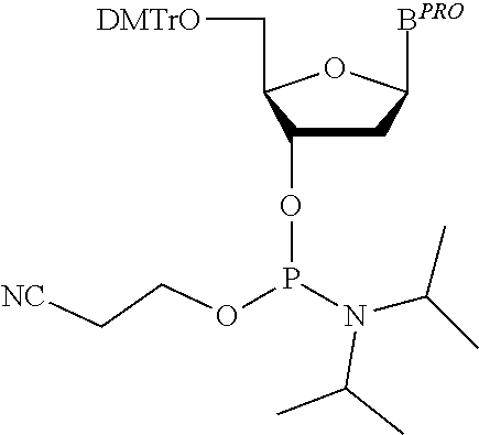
C1C(OP(OCC[NC])N(C(C)C)C(C)C)C(C[DMTrO])OC1[BPRO]
